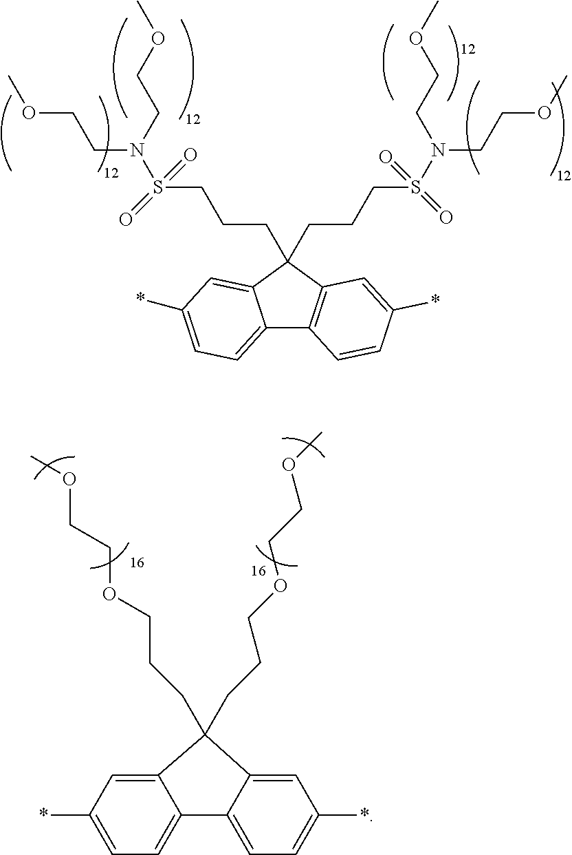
C(CCOCCOC)C1(CCCOCCOC)C2=CC(*)=CC=C2C2=CC=C(*)C=C21.C12=CC=C(*)C=C1C(CCCS(N(CCOC)CCOC)(=O)=O)(CCCS(N(CCOC)CCOC)(=O)=O)C1=C2C=CC(*)=C1
